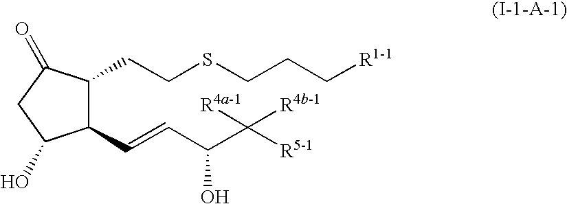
C1(C=CC(C([R5-1])([R4a-1])[R4b-1])O)C(CCSCCC[R1-1])C(=O)CC1O
